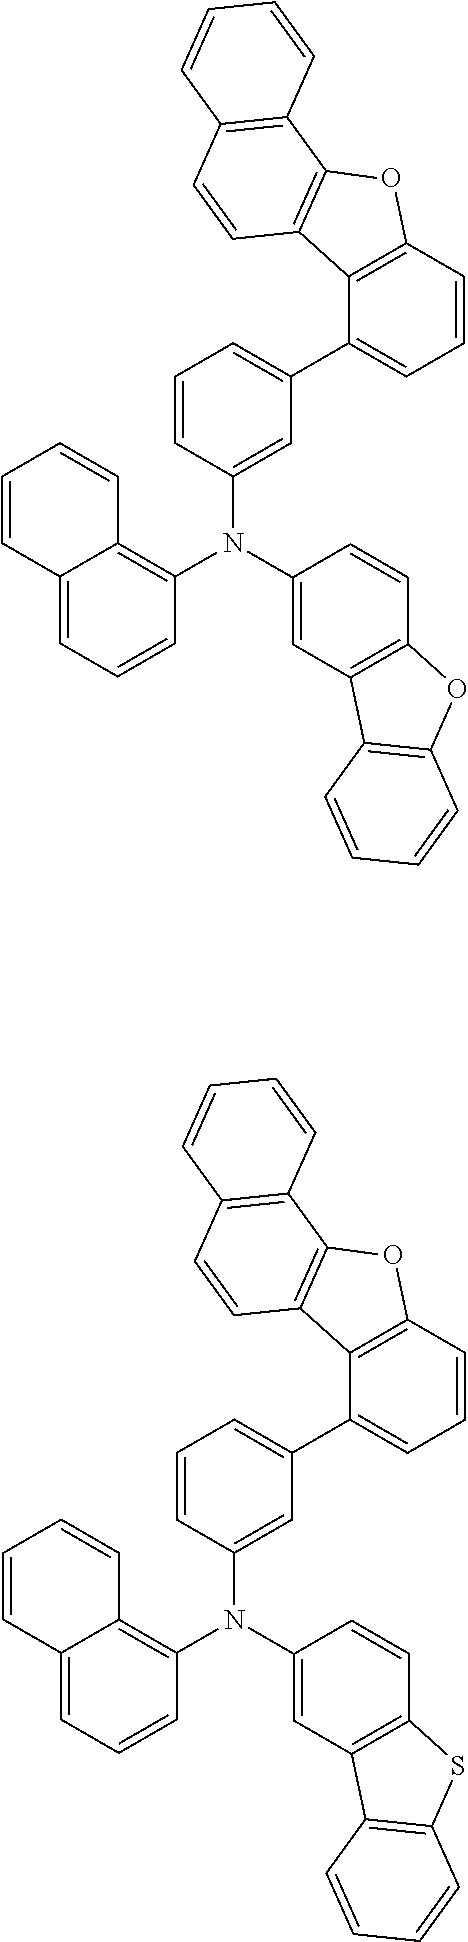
C1=CC(N(C2=C3C(=CC=C2)C=CC=C3)C2=CC3=C(C=C2)OC2=C3C=CC=C2)=CC(C2=CC=CC3=C2C2=C(O3)C3=C(C=C2)C=CC=C3)=C1.C1=CC(N(C2=C3C(=CC=C2)C=CC=C3)C2=CC3=C(C=C2)SC2=C3C=CC=C2)=CC(C2=CC=CC3=C2C2=C(O3)C3=C(C=C2)C=CC=C3)=C1
